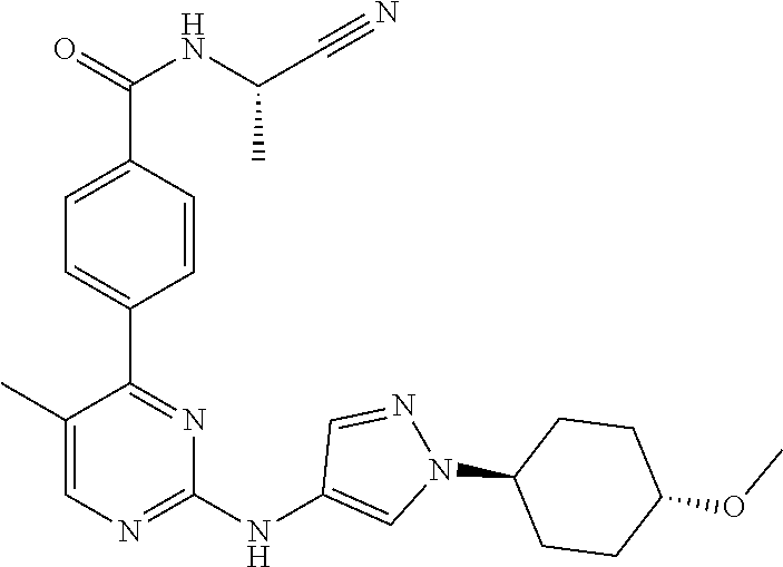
C1(C2=NC(NC3=CN(C4CCC(OC)CC4)N=C3)=NC=C2C)=CC=C(C(NC(C#N)C)=O)C=C1
